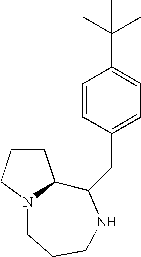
C1CCN2C1C(CC1=CC=C(C(C)(C)C)C=C1)NCCC2
